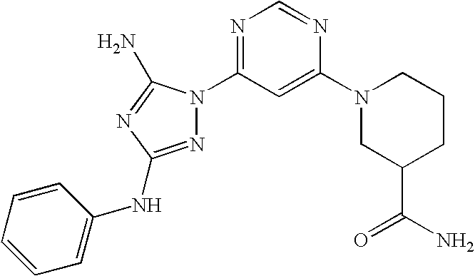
N1=C(NC2=CC=CC=C2)N=C(N)N1C1=NC=NC(N2CC(C(=O)N)CCC2)=C1
